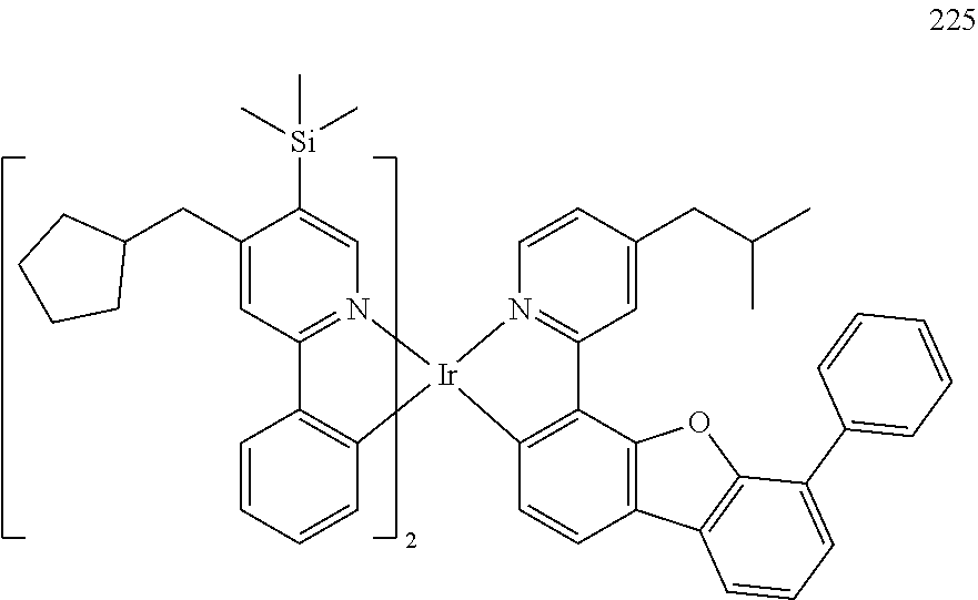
C1(CC2CCCC2)=CC2=N(C=C1[Si](C)(C)C)[Ir]1(C3=C2C=CC=C3)N2=C(C=C(CC(C)C)C=C2)C2=C1C=CC1=C2OC2=C1C=CC=C2C1=CC=CC=C1
